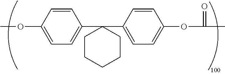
C1=CC(OC)=CC=C1C1(C2=CC=C(OC(C)=O)C=C2)CCCCC1
